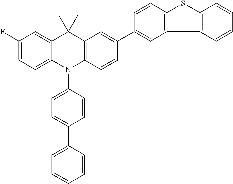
C1(F)=CC=C2C(=C1)C(C)(C)C1=C(N2C2=CC=C(C3=CC=CC=C3)C=C2)C=CC(C2=CC3=C(C=C2)SC2=C3C=CC=C2)=C1
